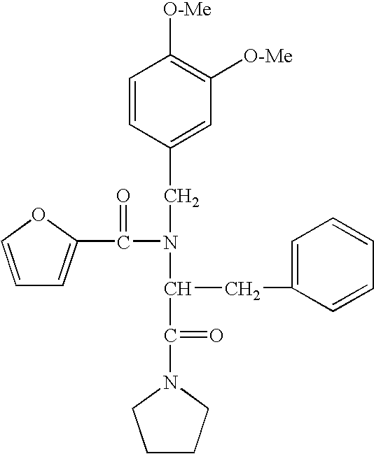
C1=CC(CN(C(=O)C2=CC=CO2)C(CC2=CC=CC=C2)C(=O)N2CCCC2)=CC([O-Me])=C1[O-Me]
